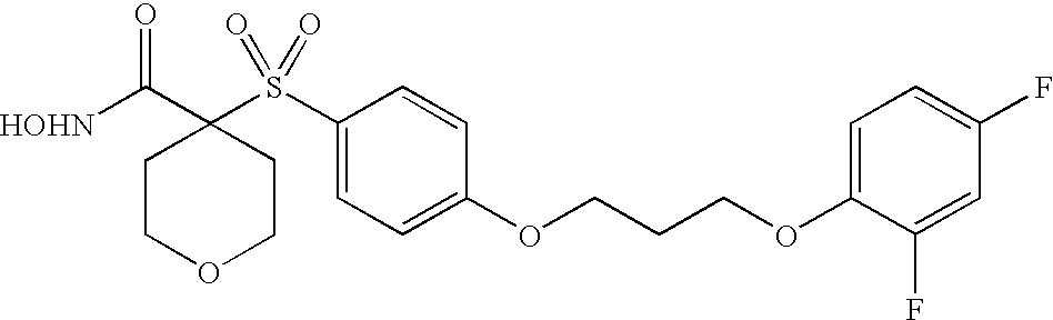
[HOHN]C(C1(S(C2=CC=C(OCCCOC3=CC=C(F)C=C3F)C=C2)(=O)=O)CCOCC1)=O
